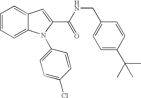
C1=C2C(=CC=C1)N(C1=CC=C(Cl)C=C1)C(C(=O)NCC1=CC=C(C(C)(C)C)C=C1)=C2
